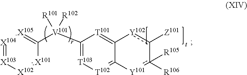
[X105]1=C([V101](C2=[T103][T102]=C3C(=[T101]2)[Y102]c([Z101])-c([R105])([R106])[Y101]3)([R101])[R102])[X101]=[X102][X103]=[X104]1
